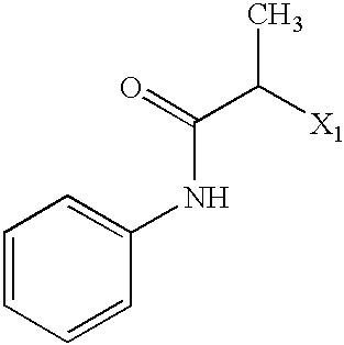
C1=CC=CC(NC(C([X1])C)=O)=C1
